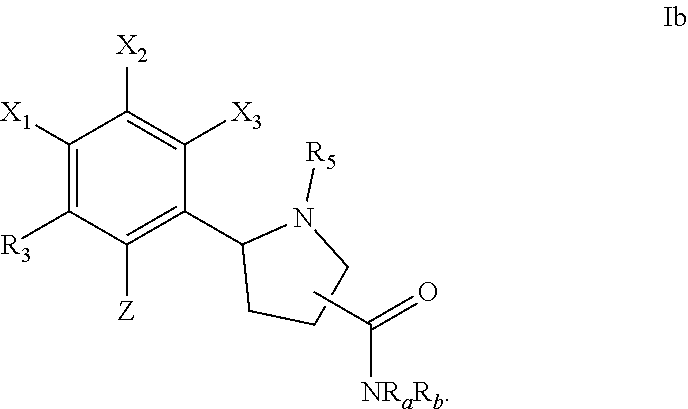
C1([R3])=C([X1])C([X2])=C([X3])C(C2CCCN2[R5])=C1[Z].CC([NRaRb])=O
